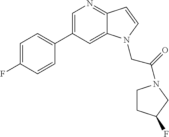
C1(C2=CN=C3C(=C2)N(CC(=O)N2CCC(F)C2)C=C3)=CC=C(F)C=C1
